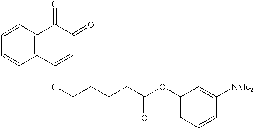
C1=CC2=C(C=C1)C(OCCCCC(OC1=CC=CC([NMe2])=C1)=O)=CC(=O)C2=O
